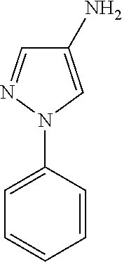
C1=CC(N2C=C(N)C=N2)=CC=C1
